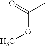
O(C)C(=O)C
